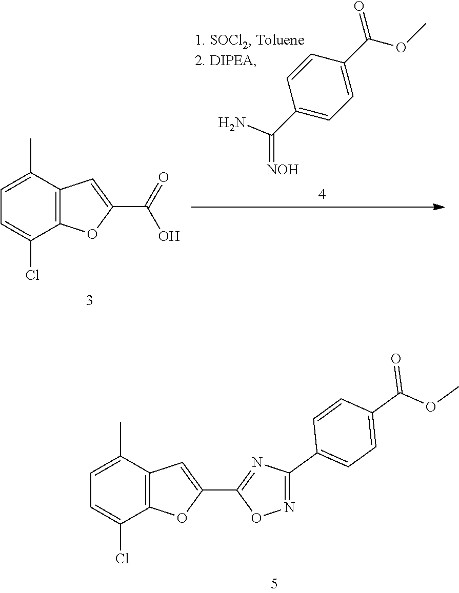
C1=C(C)C2=C(C(Cl)=C1)OC(C1=NC(C3=CC=C(C(=O)OC)C=C3)=NO1)=C2.C1=C(C)C2=C(C(Cl)=C1)OC(C(=O)O)=C2.C1=CC(C(=[NOH])N)=CC=C1C(=O)OC
